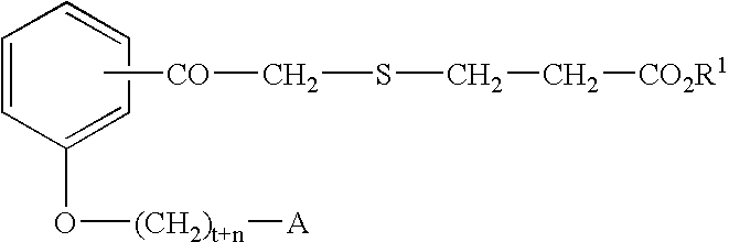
C(SC[CO]C)C[CO2R1].C1=CC(O[(CH2)t+n][A])=CC=C1
